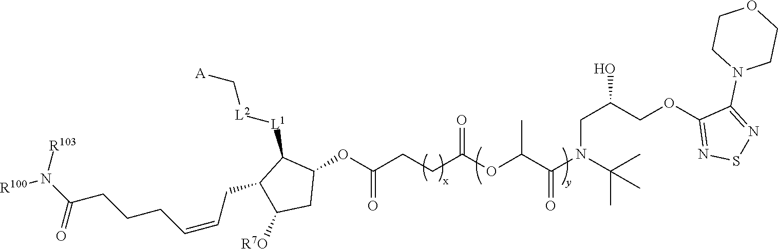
O=C(CCC(=O)OC1C([L1][L2]C[A])C(CC=CCCCC(=O)N([R103])[R100])C([R7O])C1)OC(C)C(=O)N(C(C)(C)C)CC(COC1=NSN=C1N1CCOCC1)O
